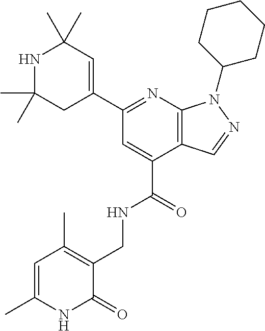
C1(C2=NC3=C(C=NN3C3CCCCC3)C(C(=O)NCC3=C(C)C=C(C)NC3=O)=C2)=CC(C)(C)NC(C)(C)C1
